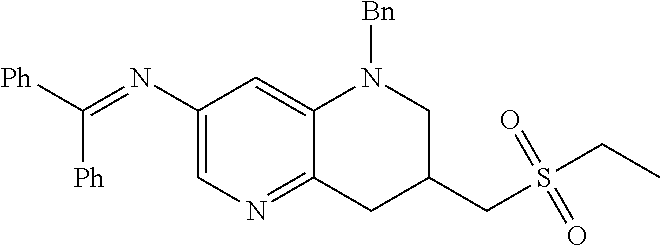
[Ph]C(=NC1=CN=C2C(=C1)N([Bn])CC(CS(CC)(=O)=O)C2)[Ph]
